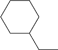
C(C)C1CCCCC1
